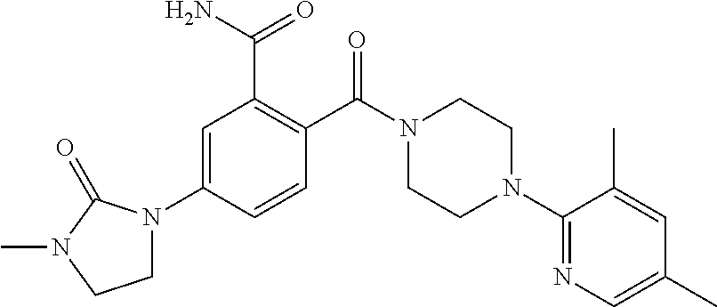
C1=C(N2CCN(C)C2=O)C=CC(C(N2CCN(C3=NC=C(C)C=C3C)CC2)=O)=C1C(N)=O
